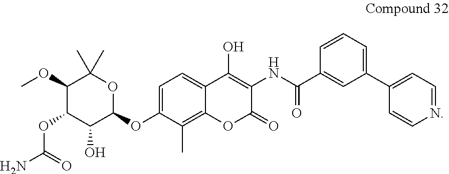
C1=C(OC2OC(C)(C)C(OC)C(OC(N)=O)C2O)C(C)=C2C(=C1)C(O)=C(NC(C1=CC(C3=CC=NC=C3)=CC=C1)=O)C(=O)O2
